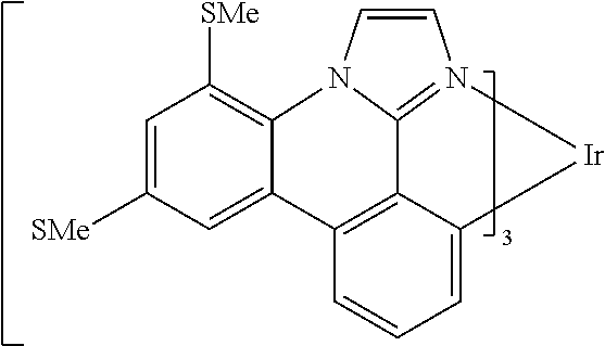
C1=C([SMe])C=C2C(=C1[SMe])N1C3=N(C=C1)[Ir]C1=CC=CC2=C13
